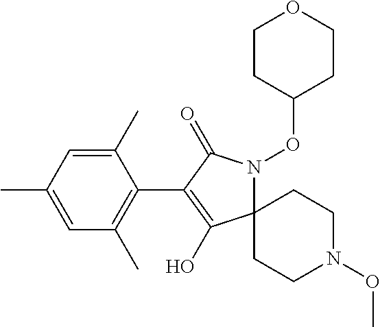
C12(N(OC3CCOCC3)C(=O)C(C3=C(C)C=C(C)C=C3C)=C1O)CCN(OC)CC2
